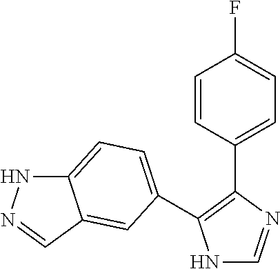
N1C=NC(C2=CC=C(F)C=C2)=C1C1=CC=C2NN=CC2=C1
